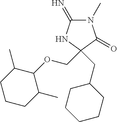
C1(=N)N(C)C(=O)C(CC2CCCCC2)(COC2C(C)CCCC2C)N1
